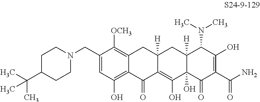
C1(CN2CCC(C(C)(C)C)CC2)=CC(O)=C2C(=C1[OCH3])CC1([H])C(=C(O)C3(O)C([H])(C1)C(N(C)C)C(O)=C(C(N)=O)C3=O)C2=O
